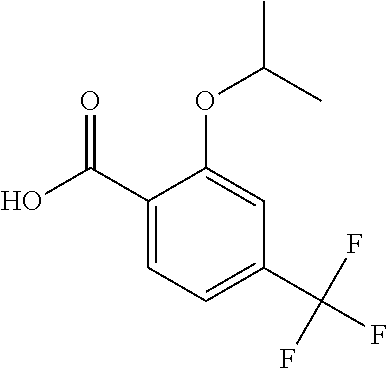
C1(C(O)=O)=CC=C(C(F)(F)F)C=C1OC(C)C
